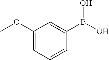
C1(OC)=CC=CC(B(O)O)=C1
